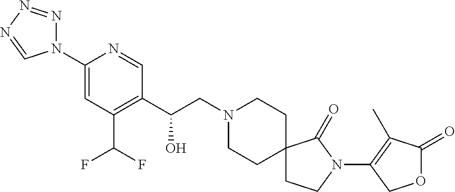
C1(C(CN2CCC3(CC2)CCN(C2=C(C)C(=O)OC2)C3=O)O)=C(C(F)F)C=C(N2N=NN=C2)N=C1
